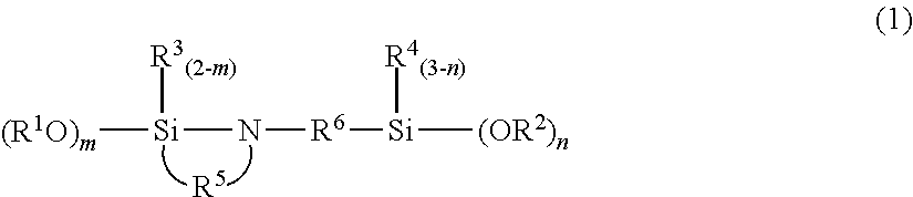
[(R1O)m][Si]([R3(2-m)])N[R6][Si]([R4(3-n)])[(OR2)n].[R5]
